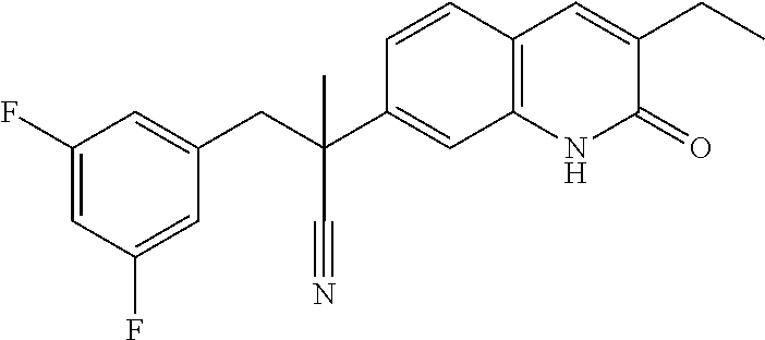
C(C1=CC(F)=CC(F)=C1)C(C#N)(C1=CC2=C(C=C1)C=C(CC)C(=O)N2)C
